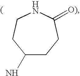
C1(N)CCC(=[O)])NCC1
